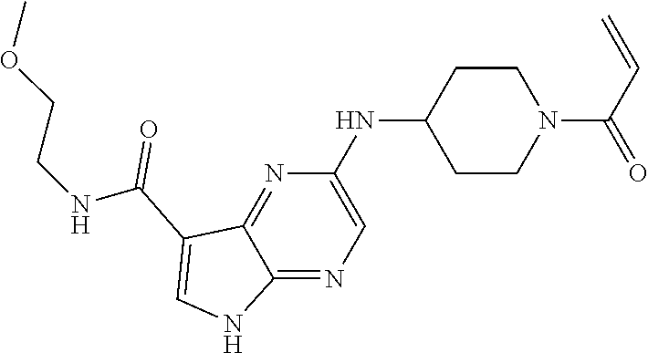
C1(NC2CCN(C(C=C)=O)CC2)=CN=C2C(=N1)C(C(NCCOC)=O)=CN2
